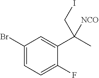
C1(Br)=CC=C(F)C(C(C)([NCO])CI)=C1
